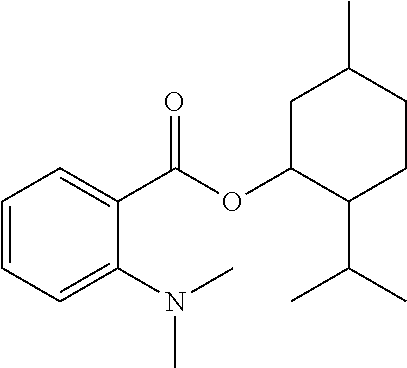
C1=CC=C(N(C)C)C(C(OC2C(C(C)C)CCC(C)C2)=O)=C1
